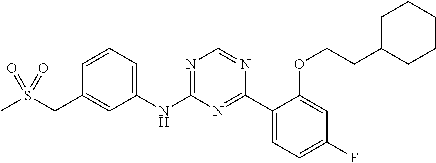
N(C1=NC=NC(C2=CC=C(F)C=C2OCCC2CCCCC2)=N1)C1=CC=CC(CS(C)(=O)=O)=C1
